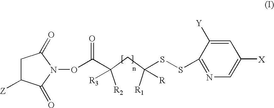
[R2]C(CC([R1])(SSC1=NC=C([X])C=C1[Y])[R])(C(=O)ON1C(=O)CC([Z])C1=O)[R3]
